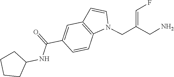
N1(CC(CN)=CF)C2=C(C=C1)C=C(C(=O)NC1CCCC1)C=C2
